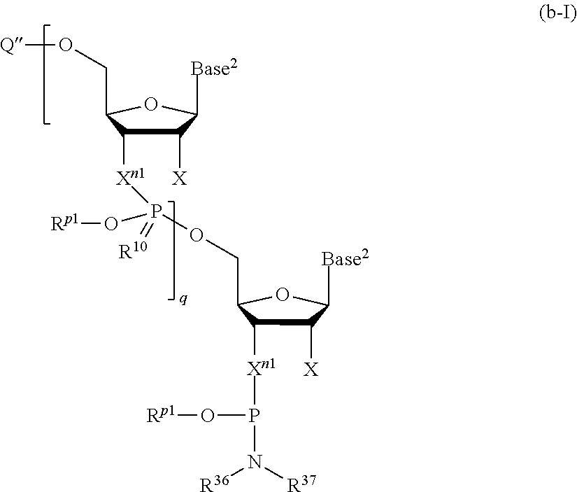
C1([X])C([Xn1]P(OCC2C([Xn1]P(O[Rp1])N([R37])[R36])C([X])C([Base2])O2)(O[Rp1])=[R10])C(CO[Q])OC1[Base2]
